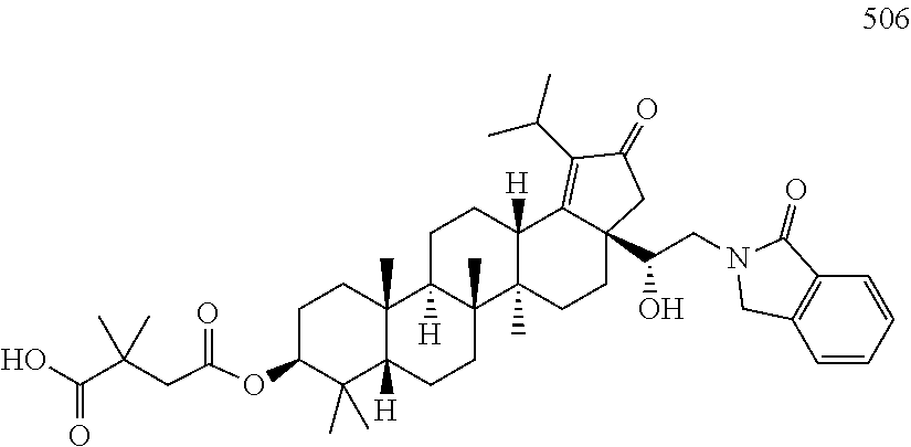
OC(C(CC(OC1C(C)(C)C2([H])C(C)(CC1)C1([H])C(C)(CC2)C2(C)C([H])(CC1)C1=C(C(C)C)C(=O)CC1(C(CN1CC3=C(C1=O)C=CC=C3)O)CC2)=O)(C)C)=O
